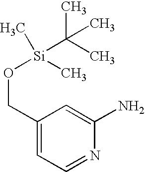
C1(CO[Si](C)(C(C)(C)C)C)=CC=NC(N)=C1
